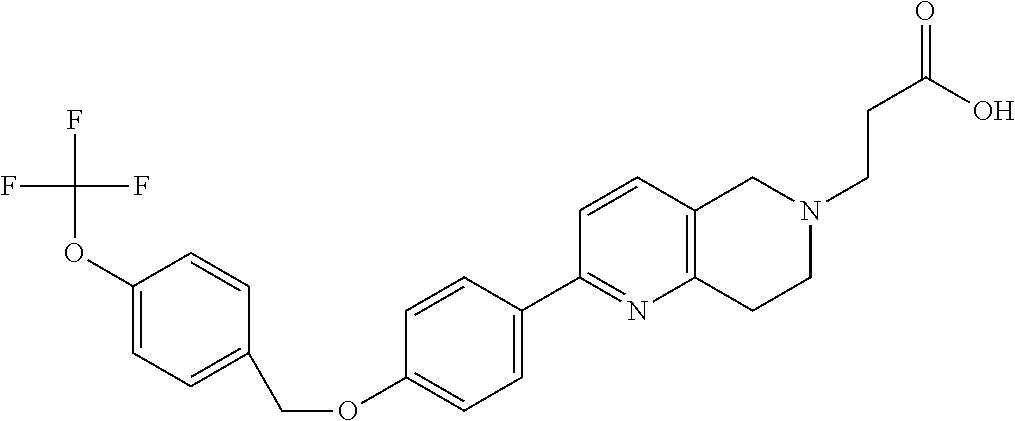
C1(OC(F)(F)F)=CC=C(COC2=CC=C(C3=NC4=C(C=C3)CN(CCC(=O)O)CC4)C=C2)C=C1
